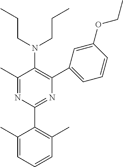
C1(C)=NC(C2=C(C)C=CC=C2C)=NC(C2=CC=CC(OCC)=C2)=C1N(CCC)CCC
